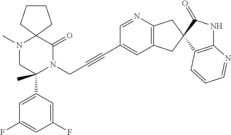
C12(N(C)CC(C3=CC(F)=CC(F)=C3)(C)N(CC#CC3=CC4=C(N=C3)CC3(C4)C4=C(NC3=O)N=CC=C4)C1=O)CCCC2
